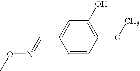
CON=CC1=CC(O)=C(OC)C=C1
